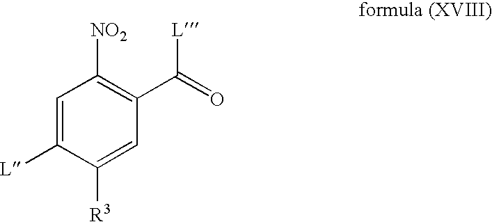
C1=C([L])C([R3])=CC(C(=O)[L])=C1[NO2]
